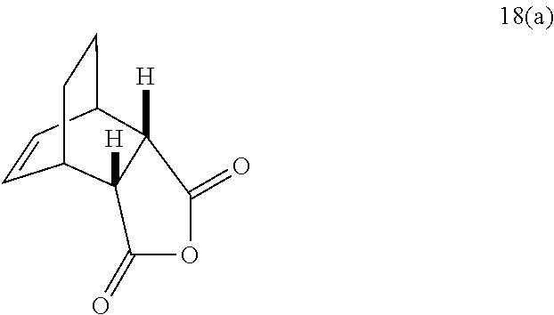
C1=CC2CCC1C1([H])C2([H])C(=O)OC1=O
